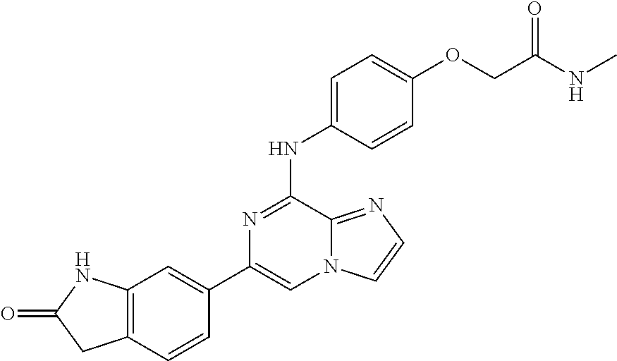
C1(C2=CC3=C(C=C2)CC(=O)N3)=CN2C(=NC=C2)C(NC2=CC=C(OCC(=O)NC)C=C2)=N1
